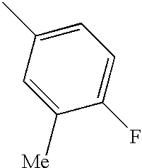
C1([Me])=CC(C)=CC=C1F
